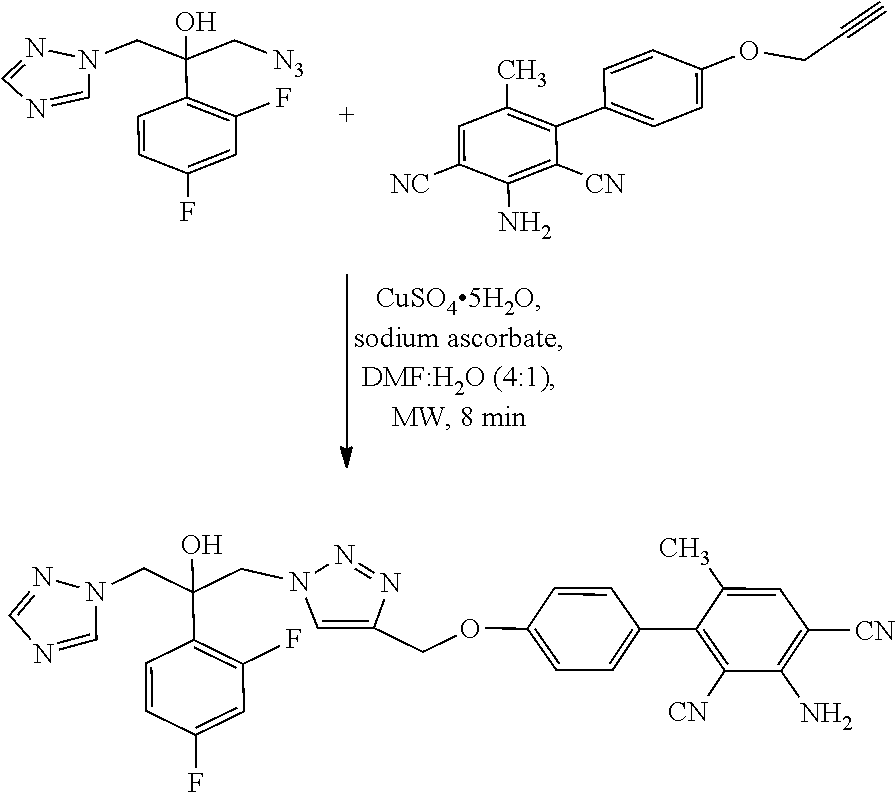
C1=CC(F)=CC(F)=C1C(CN1C=NC=N1)(C[N3])O.C1=C([NC])C(N)=C([CN])C(C2=CC=C(OCC#C)C=C2)=C1C.C1=CC(F)=CC(F)=C1C(CN1C=NC=N1)(CN1C=C(COC2=CC=C(C3=C([CN])C(N)=C([CN])C=C3C)C=C2)N=N1)O
